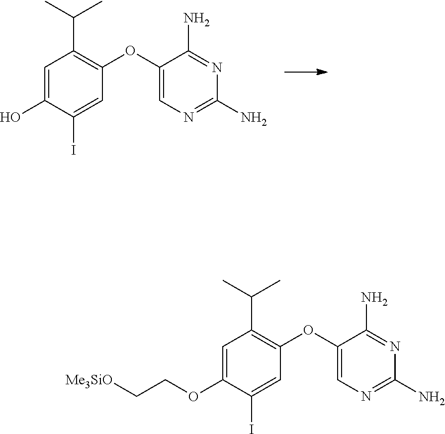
N1=C(N)C(OC2=C(C(C)C)C=C(O)C(I)=C2)=CN=C1N.N1=C(N)C(OC2=C(C(C)C)C=C(OCC[Me3SiO])C(I)=C2)=CN=C1N
